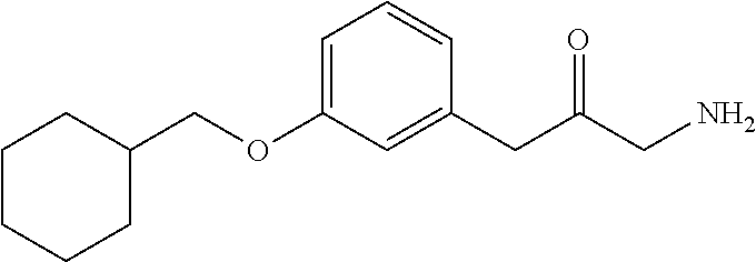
C(OC1=CC=CC(CC(CN)=O)=C1)C1CCCCC1
